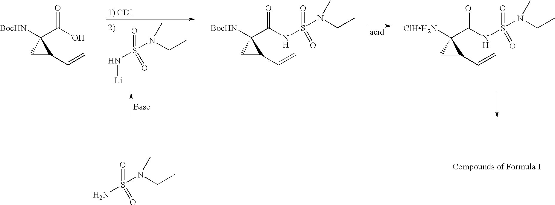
O=S(=O)(N[Li])N(CC)C.[BocHN]C1(C(O)=O)CC1C=C.[BocHN]C1(C(NS(=O)(=O)N(CC)C)=O)CC1C=C.[ClHH2N]C1(C(NS(=O)(=O)N(CC)C)=O)CC1C=C.O=S(N)(N(C)CC)=O
